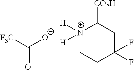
[N+]1([H])([H])CCC(F)(F)CC1[CO2H].O=C([F3C])[O-]
